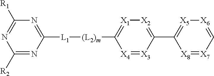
N1=C([L1][(L2)m]C2=[X1][X2]=C(C3=[X5][X6]=C[X7]=[X8]3)[X3]=[X4]2)N=C([R2])N=C1[R1]
